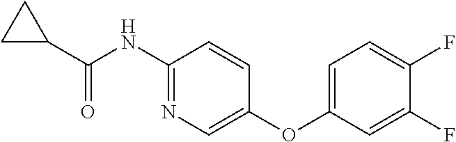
C1(NC(C2CC2)=O)=NC=C(OC2=CC=C(F)C(F)=C2)C=C1
